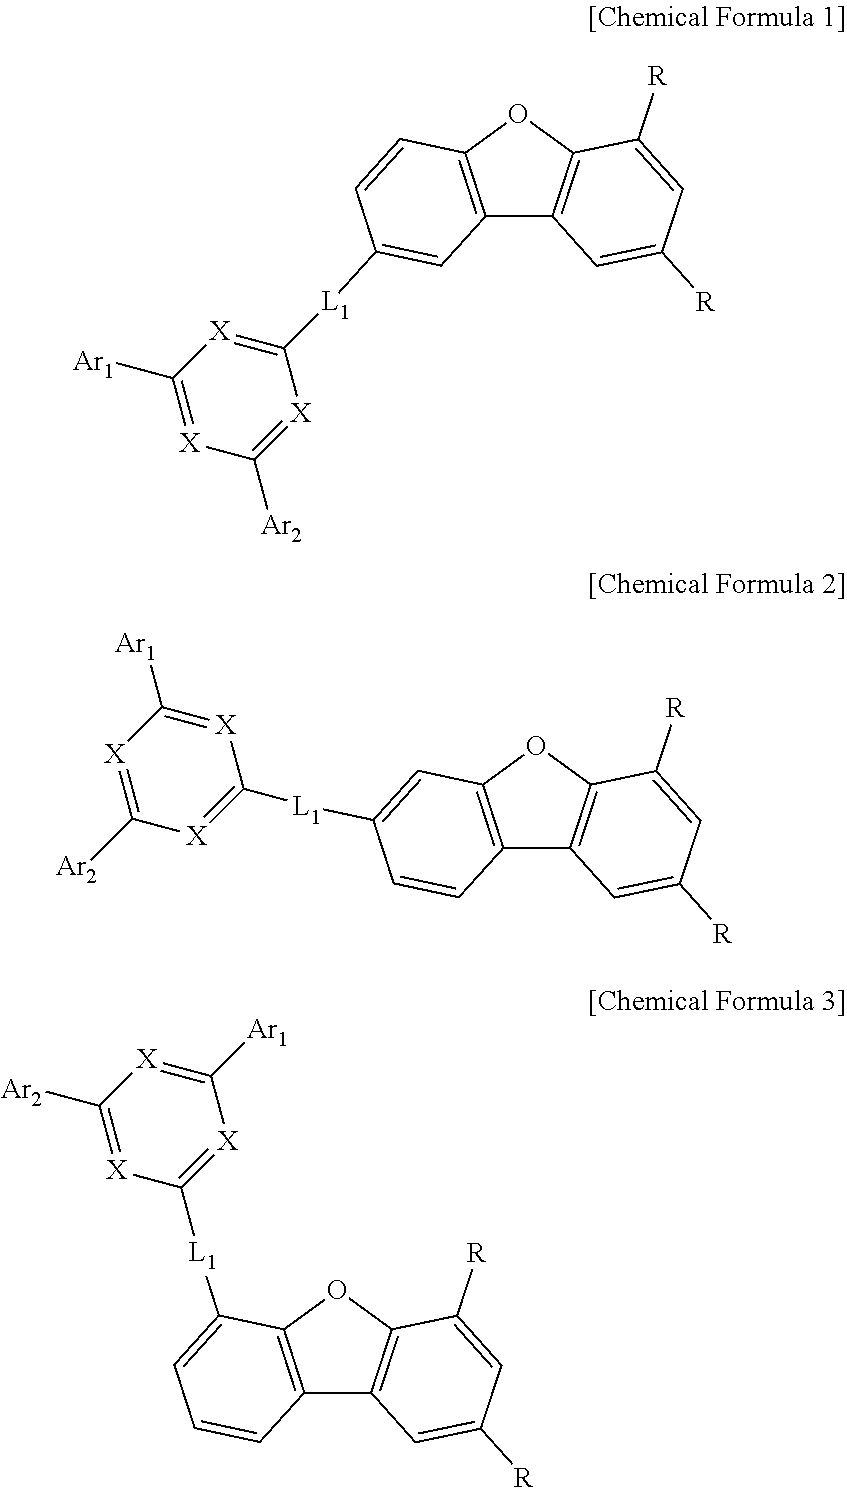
C12=C(OC3=C1C=C([L1]C1=[X]C([Ar1])=[X]C([Ar2])=[X]1)C=C3)C([R])=CC([R])=C2.C12=C(OC3=C1C=CC([L1]C1=[X]C([Ar2])=[X]C([Ar1])=[X]1)=C3)C([R])=CC([R])=C2.C12=C(OC3=C1C=CC=C3[L1]C1=[X]C([Ar1])=[X]C([Ar2])=[X]1)C([R])=CC([R])=C2
